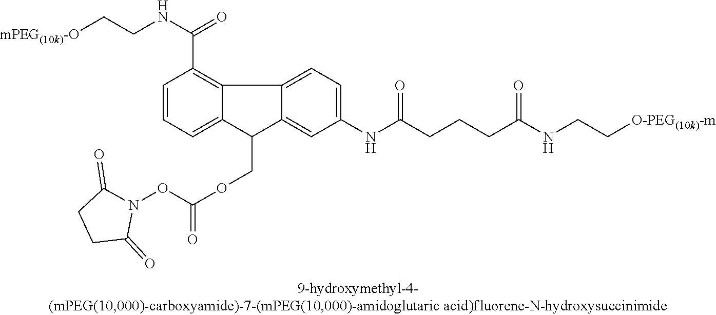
C1=CC=C2C(=C1C(NCC[mPEG(10k)-O])=O)C1=CC=C(NC(CCCC(NCC[O-PEG(10k)-m])=O)=O)C=C1C2COC(=O)ON1C(=O)CCC1=O
